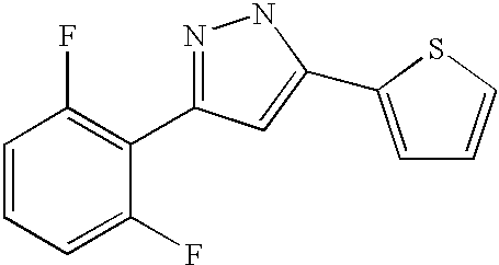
C1=CC=C(F)C(C2=NNC(C3=CC=CS3)=C2)=C1F
